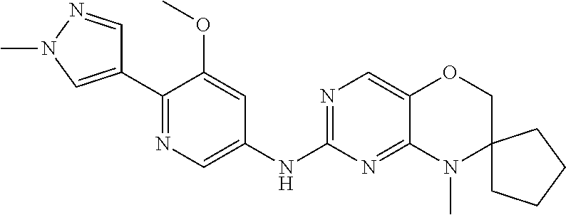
C1(C2=NC=C(NC3=NC=C4C(=N3)N(C)C3(CO4)CCCC3)C=C2OC)=CN(C)N=C1
